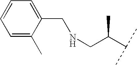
C1=C(C)C(CNCC(C(C)C)C)=CC=C1
